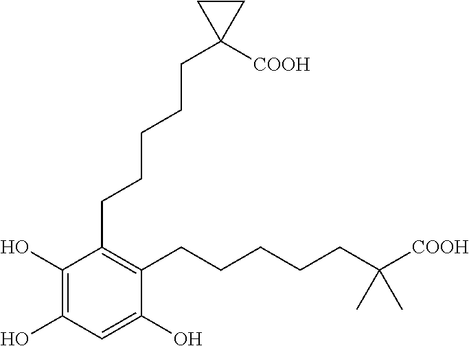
C1(O)=C(O)C=C(O)C(CCCCCC([COOH])(C)C)=C1CCCCCC1([COOH])CC1
